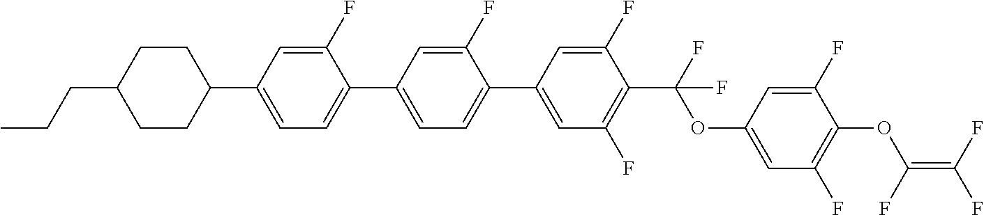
C1=C(C2=CC=C(C3=CC=C(C4CCC(CCC)CC4)C=C3F)C=C2F)C=C(F)C(C(F)(OC2=CC(F)=C(OC(=C(F)F)F)C(F)=C2)F)=C1F
